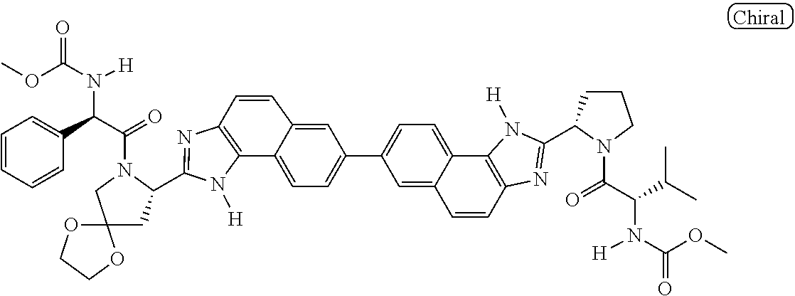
C12=C(N=C(C3CC4(CN3C(C(C3=CC=CC=C3)N(C(OC)=O)[H])=O)OCCO4)N1[H])C=CC1=CC(C3=CC=C4C(=C3)C=CC3=C4N([H])C(C4CCCN4C(=O)C(C(C)C)N([H])C(OC)=O)=N3)=CC=C21
